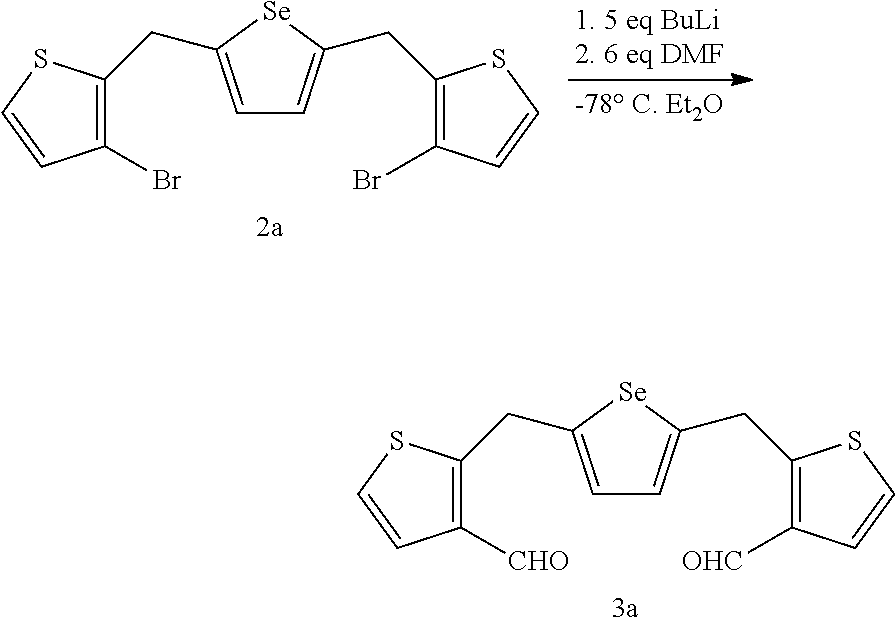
C1(CC2=CC=C(CC3=C([OHC])C=CS3)[Se]2)=C([CHO])C=CS1.C1(CC2=CC=C(CC3=C(Br)C=CS3)[Se]2)=C(Br)C=CS1
